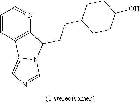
C1=CC2=C(N=C1)C(CCC1CCC(O)CC1)N1C2=CN=C1
